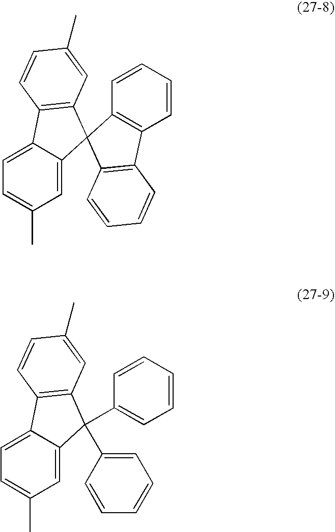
C1=C2C(=CC(C)=C1)C1(C3=C2C=CC(C)=C3)C2=C(C=CC=C2)C2=C1C=CC=C2.C1=C2C(=CC(C)=C1)C(C1=CC=CC=C1)(C1=CC=CC=C1)C1=C2C=CC(C)=C1
